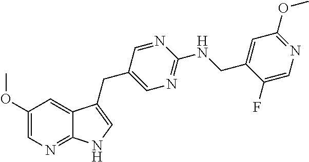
C1(OC)=CN=C2C(=C1)C(CC1=CN=C(NCC3=CC(OC)=NC=C3F)N=C1)=CN2
